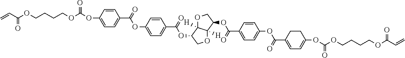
O(C1=CC=C(C(=O)OC2=CC=C(C(=O)OC3COC4([H])C3([H])OCC4OC(=O)C3=CC=C(OC(=O)C4=CC=C(OC(OCCCCOC(C=C)=O)=O)CC4)C=C3)C=C2)C=C1)C(OCCCCOC(C=C)=O)=O
